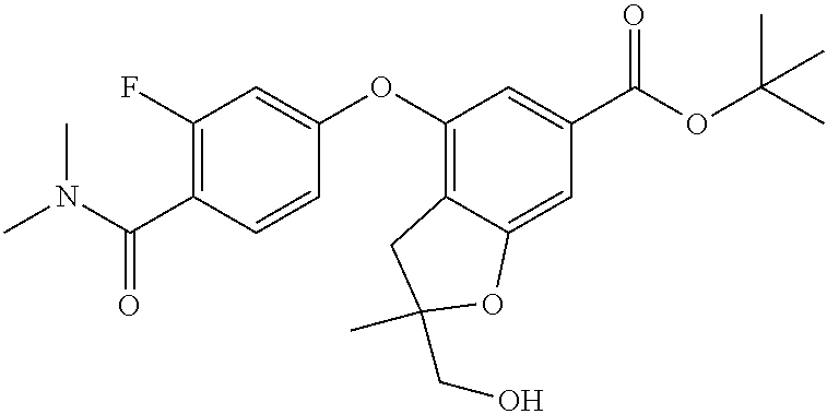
C1(F)=C(C(N(C)C)=O)C=CC(OC2=C3C(=CC(C(OC(C)(C)C)=O)=C2)OC(CO)(C)C3)=C1
